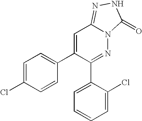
C1=C(Cl)C=CC(C2=CC3=NNC(=O)N3N=C2C2=CC=CC=C2Cl)=C1
